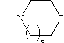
C1C[T]CCN1C
